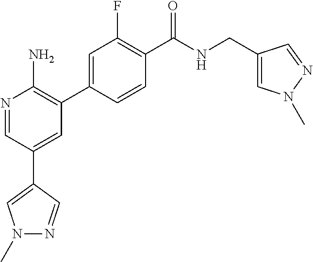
N1=CC(C2=CN(C)N=C2)=CC(C2=CC(F)=C(C(NCC3=CN(C)N=C3)=O)C=C2)=C1N
